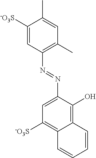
C1([-O3S])=CC(N=NC2=CC([-O3S])=C3C(=C2O)C=CC=C3)=C(C)C=C1C
